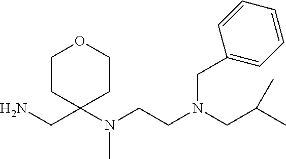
C1CC(CN)(N(CCN(CC(C)C)CC2=CC=CC=C2)C)CCO1
